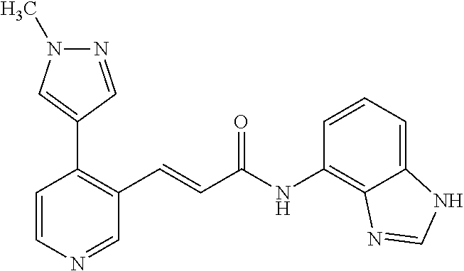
C1=CN=CC(C=CC(=O)NC2=C3C(=CC=C2)NC=N3)=C1C1=CN(C)N=C1
